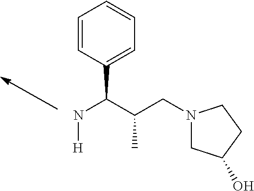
N(C(C(CN1CC(O)CC1)C)C1=CC=CC=C1)[H]
